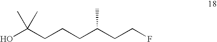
C(CC(CCCC(O)(C)C)C)F
